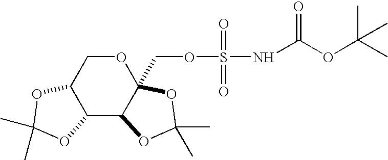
C12C(C3C(COS(NC(OC(C)(C)C)=O)(=O)=O)(OC1)OC(C)(C)O3)OC(C)(C)O2
